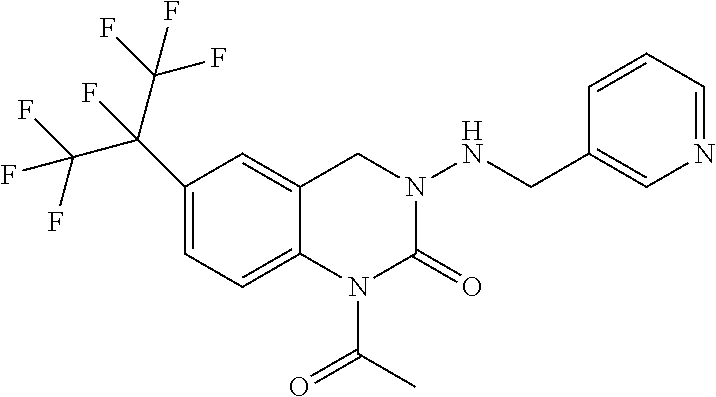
C1(C(C(F)(F)F)(C(F)(F)F)F)=CC=C2C(=C1)CN(NCC1=CN=CC=C1)C(=O)N2C(C)=O
